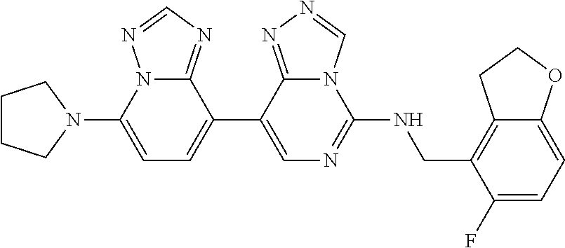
C1(C2=CC=C(N3CCCC3)N3C2=NC=N3)=CN=C(NCC2=C3C(=CC=C2F)OCC3)N2C1=NN=C2
